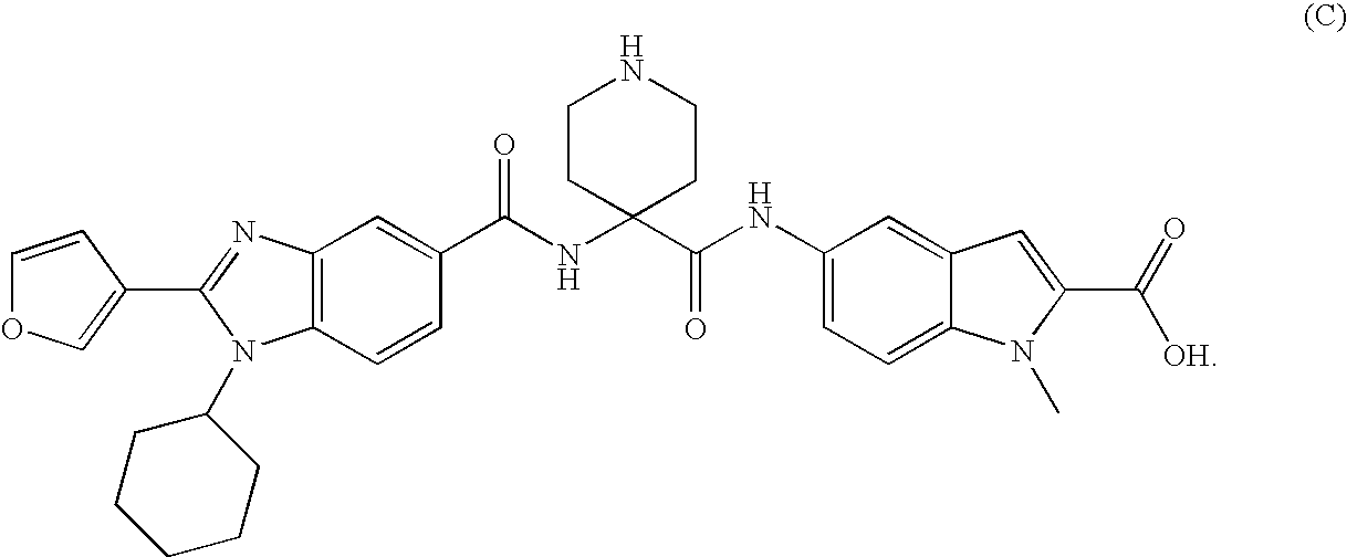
C12=C(C=CC(C(NC3(C(NC4=CC=C5C(=C4)C=C(C(=O)[OH])N5C)=O)CCNCC3)=O)=C1)N(C1CCCCC1)C(C1=COC=C1)=N2
